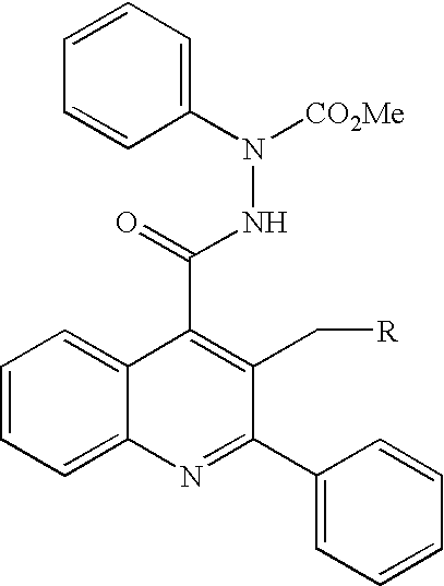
C1=CC=C(N([CO2Me])NC(C2=C(C[R])C(C3=CC=CC=C3)=NC3=CC=CC=C23)=O)C=C1
